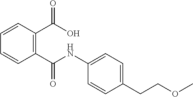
C1=CC(C(=O)NC2=CC=C(CCOC)C=C2)=C(C(=O)O)C=C1
